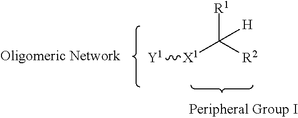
[X1](C([R2])([R1])[H])[Y1]
